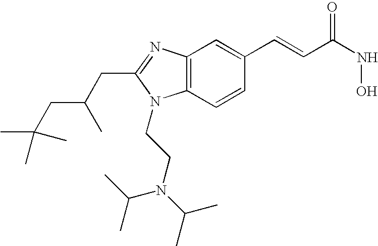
C12=C(N=C(CC(C)CC(C)(C)C)N1CCN(C(C)C)C(C)C)C=C(C=CC(NO)=O)C=C2
